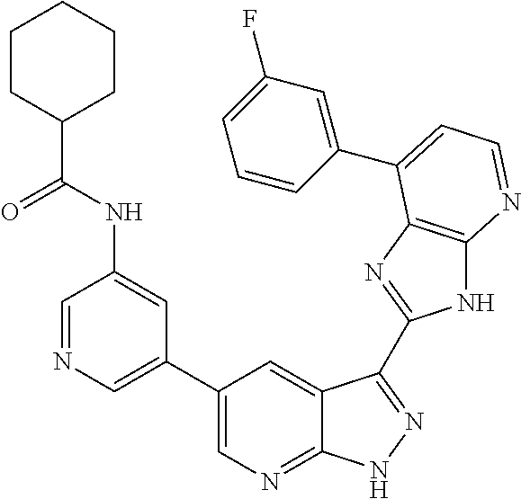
C1=NC=C(C2=CN=C3C(=C2)C(C2=NC4=C(N2)N=CC=C4C2=CC(F)=CC=C2)=NN3)C=C1NC(C1CCCCC1)=O
